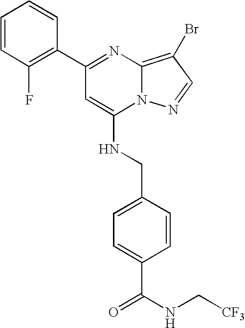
C1(C2=NC3=C(Br)C=NN3C(NCC3=CC=C(C(NC[CF3])=O)C=C3)=C2)=C(F)C=CC=C1
